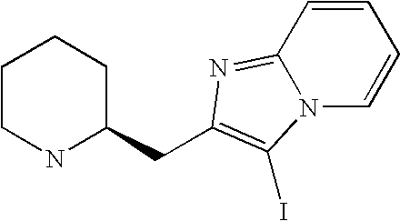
C1CNC(CC2=C(I)N3C(=N2)C=CC=C3)CC1
